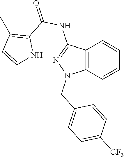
C12=C(C=CC=C1)N(CC1=CC=C([CF3])C=C1)N=C2NC(=O)C1=C(C)C=CN1
